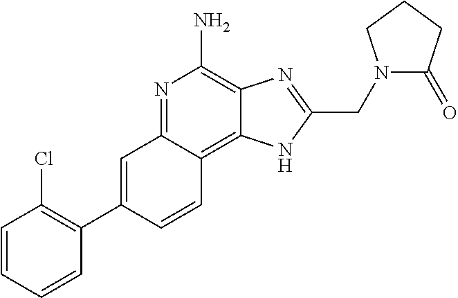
C1=C(C2=C(Cl)C=CC=C2)C=CC2=C3C(=C(N)N=C12)N=C(CN1C(=O)CCC1)N3
